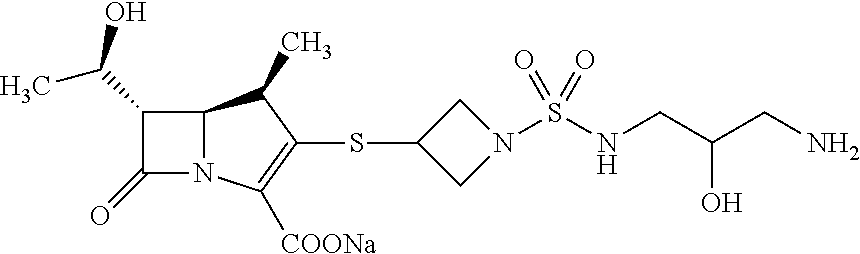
C12N(C([COONa])=C(SC3CN(S(NCC(CN)O)(=O)=O)C3)C1C)C(=O)C2C(C)O
